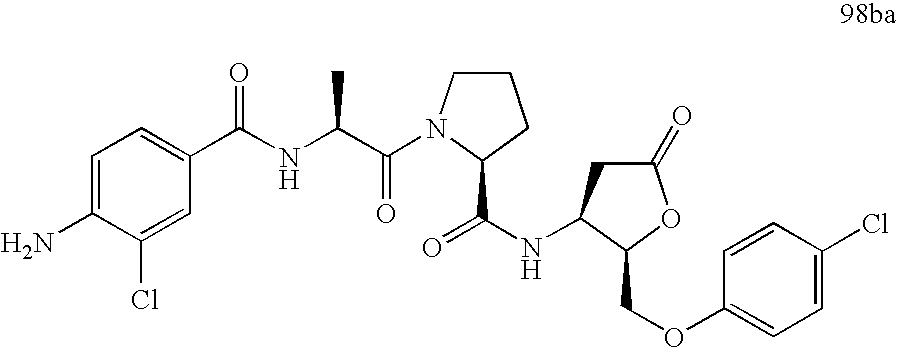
C1=C(N)C(Cl)=CC(C(NC(C(=O)N2CCCC2C(NC2CC(=O)OC2COC2=CC=C(Cl)C=C2)=O)C)=O)=C1
